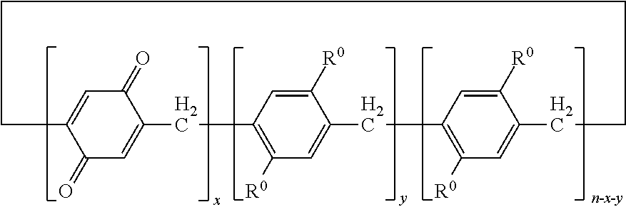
C1(=O)C=C2C(=O)C=C1CCCCCC1=CC([R0])=C(CC3=CC([R0])=C(C2)C=C3[R0])C=C1[R0]
